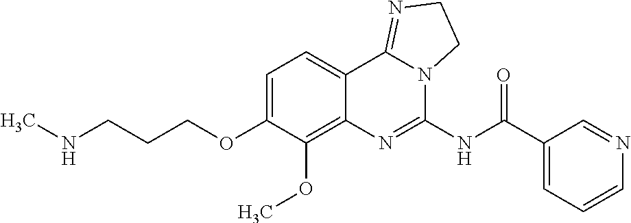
C(COC1=CC=C2C(=C1OC)N=C(NC(C1=CC=CN=C1)=O)N1C2=NCC1)CNC
